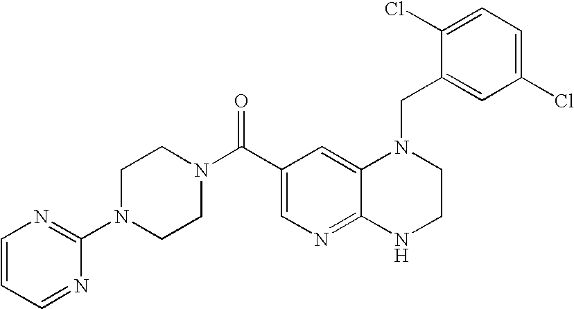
C1(Cl)=CC=C(Cl)C=C1CN1C2=CC(C(N3CCN(C4=NC=CC=N4)CC3)=O)=CN=C2NCC1
